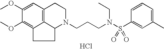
C12=C3C=C(OC)C(OC)=C1CCC2N(CCCN(S(C1=CC(C)=CC=C1)(=O)=O)CC)CC3.Cl
